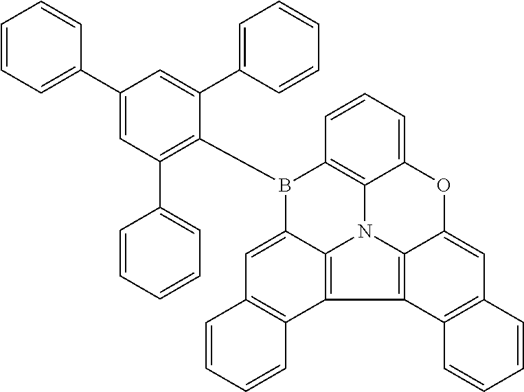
C1=CC=C(C2=CC(C3=CC=CC=C3)=C(B3C4=CC5=C(C6=C4N4C7=C3C=CC=C7OC3=CC7=C(C6=C43)C=CC=C7)C=CC=C5)C(C3=CC=CC=C3)=C2)C=C1
